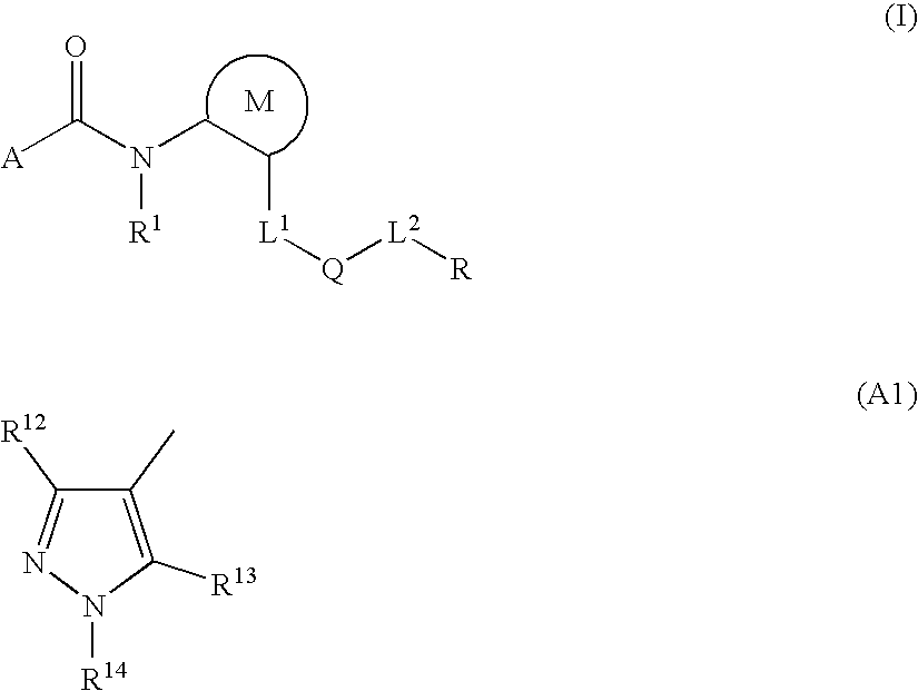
[A]C(N(CC[L1][Q][L2][R])[R1])=O.C1(C)=C([R13])N([R14])N=C1[R12]
